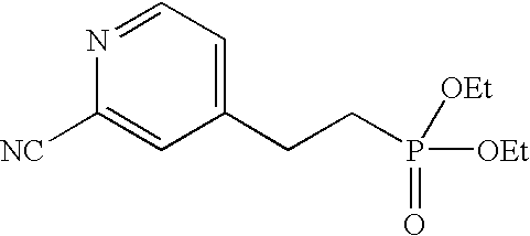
N1=CC=C(CCP(=O)([OEt])[OEt])C=C1[NC]
